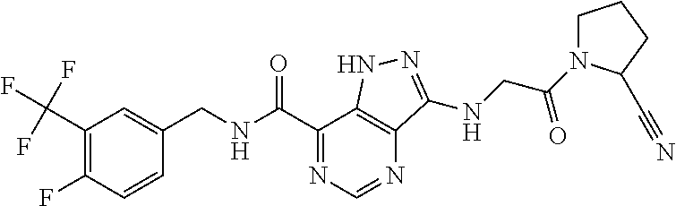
O=C(C1=NC=NC2=C1NN=C2NCC(N1CCCC1C#N)=O)NCC1=CC(C(F)(F)F)=C(F)C=C1
